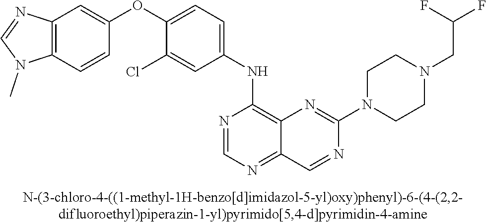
C1(OC2=CC=C(NC3=C4C(=NC=N3)C=NC(N3CCN(CC(F)F)CC3)=N4)C=C2Cl)=CC2=C(C=C1)N(C)C=N2
